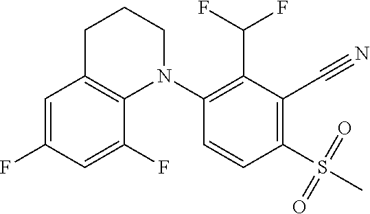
C1=C(F)C=C(F)C2=C1CCCN2C1=C(C(F)F)C(C#N)=C(S(C)(=O)=O)C=C1
